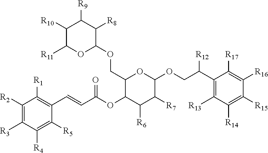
C1(COC2C([R8])C([R9])C([R10])C([R11])O2)C(OC(C=CC2=C([R1])C([R2])=C([R3])C([R4])=C2[R5])=O)C([R6])C([R7])C(OCC(C2=C([R13])C([R14])=C([R15])C([R16])=C2[R17])[R12])O1
